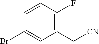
BrC1=CC(C[CN])=C(F)C=C1
